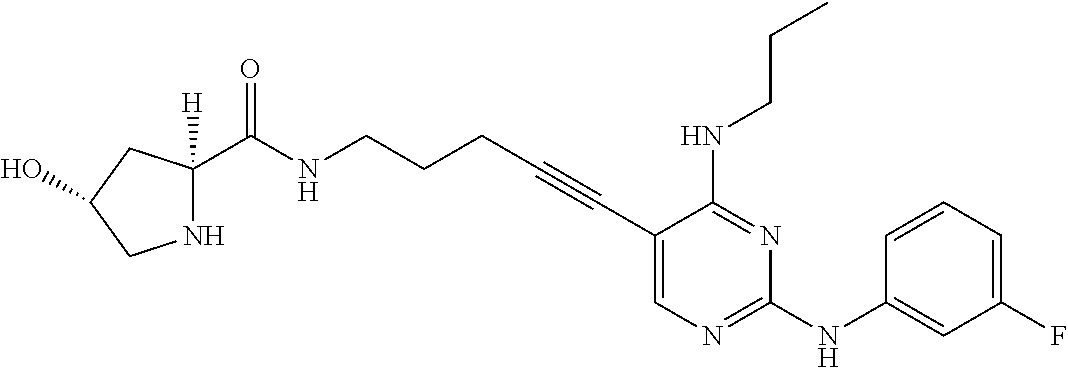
C1(C#CCCCNC(=O)C2([H])NCC(O)C2)=CN=C(NC2=CC(F)=CC=C2)N=C1NCCC
